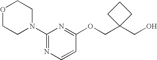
OCC1(COC2=NC(N3CCOCC3)=NC=C2)CCC1
